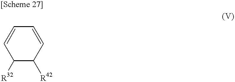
C1=CC([R42])C([R32])C=C1
